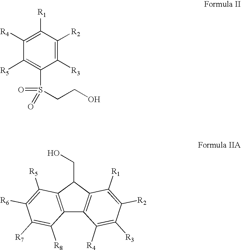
C1([R1])=C([R4])C([R5])=C(S(CCO)(=O)=O)C([R3])=C1[R2].C12=C(C(CO)C3=C1C([R4])=C([R3])C([R2])=C3[R1])C([R5])=C([R6])C([R7])=C2[R8]
